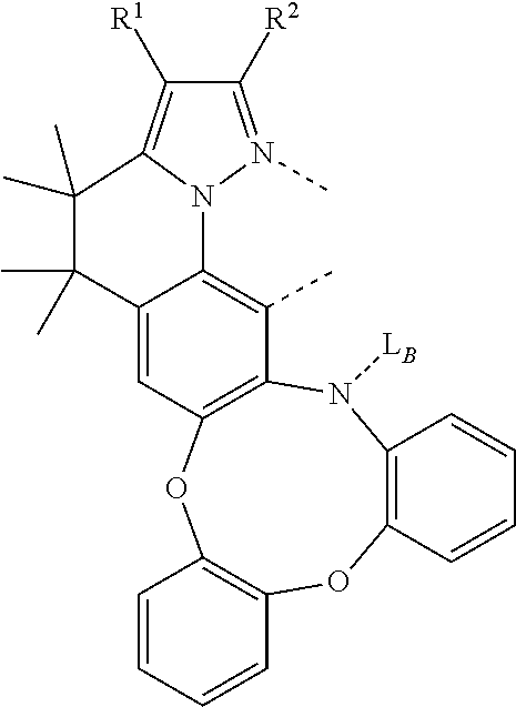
C12=C(N([LB])C3=C(OC4=C(O1)C=CC=C4)C=C1C(=C3C)N3N(C)=C([R2])C([R1])=C3C(C)(C)C1(C)C)C=CC=C2
